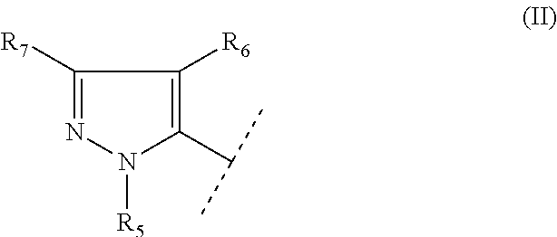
C1([R7])=NN([R5])C(C(C)C)=C1[R6]
